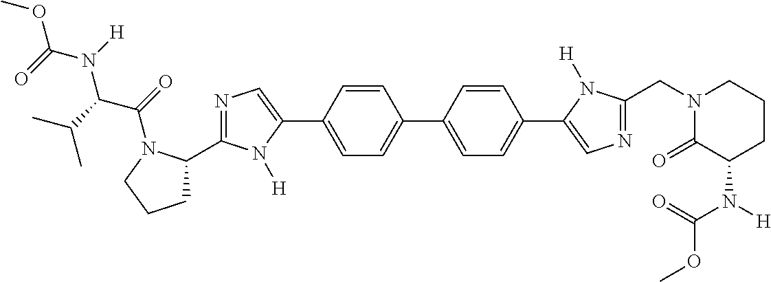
N1=C(C2CCCN2C(C(N(C(OC)=O)[H])C(C)C)=O)N([H])C(C2=CC=C(C3=CC=C(C4=CN=C(CN5C(=O)C(N(C(OC)=O)[H])CCC5)N4[H])C=C3)C=C2)=C1
